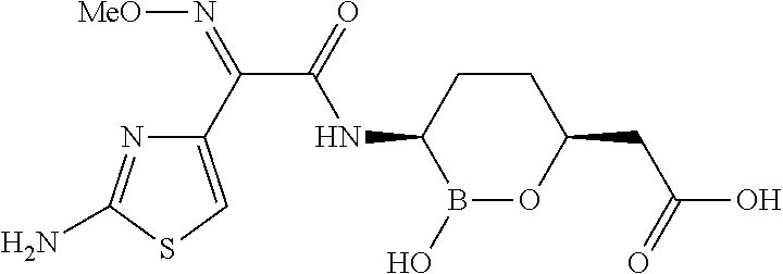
B1(O)OC(CC(O)=O)CCC1NC(C(C1=CSC(N)=N1)=N[MeO])=O
